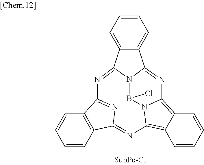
C12=C(C=CC=C1)C1=NC2=NC2=C3C=CC=CC3=C3N2B(Cl)N2C(=N1)C1=CC=CC=C1C2=N3
